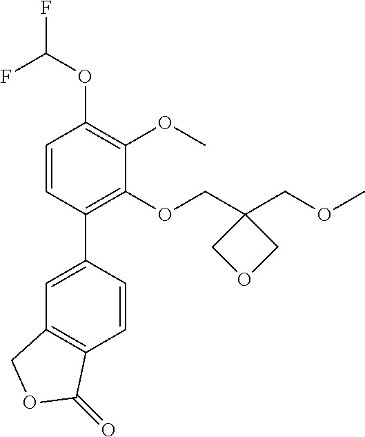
FC(OC1=C(OC)C(OCC2(COC)COC2)=C(C2=CC3=C(C=C2)C(=O)OC3)C=C1)F
